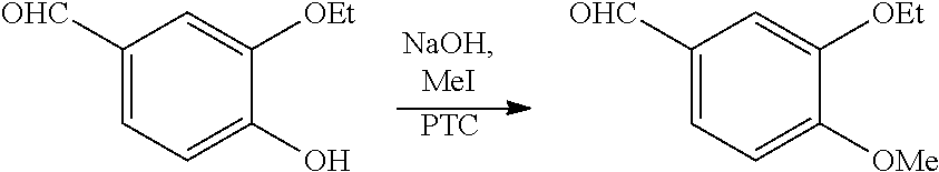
[PTC].C1([OHC])=CC=C(O)C([OEt])=C1.C1([OHC])=CC=C([OMe])C([OEt])=C1
